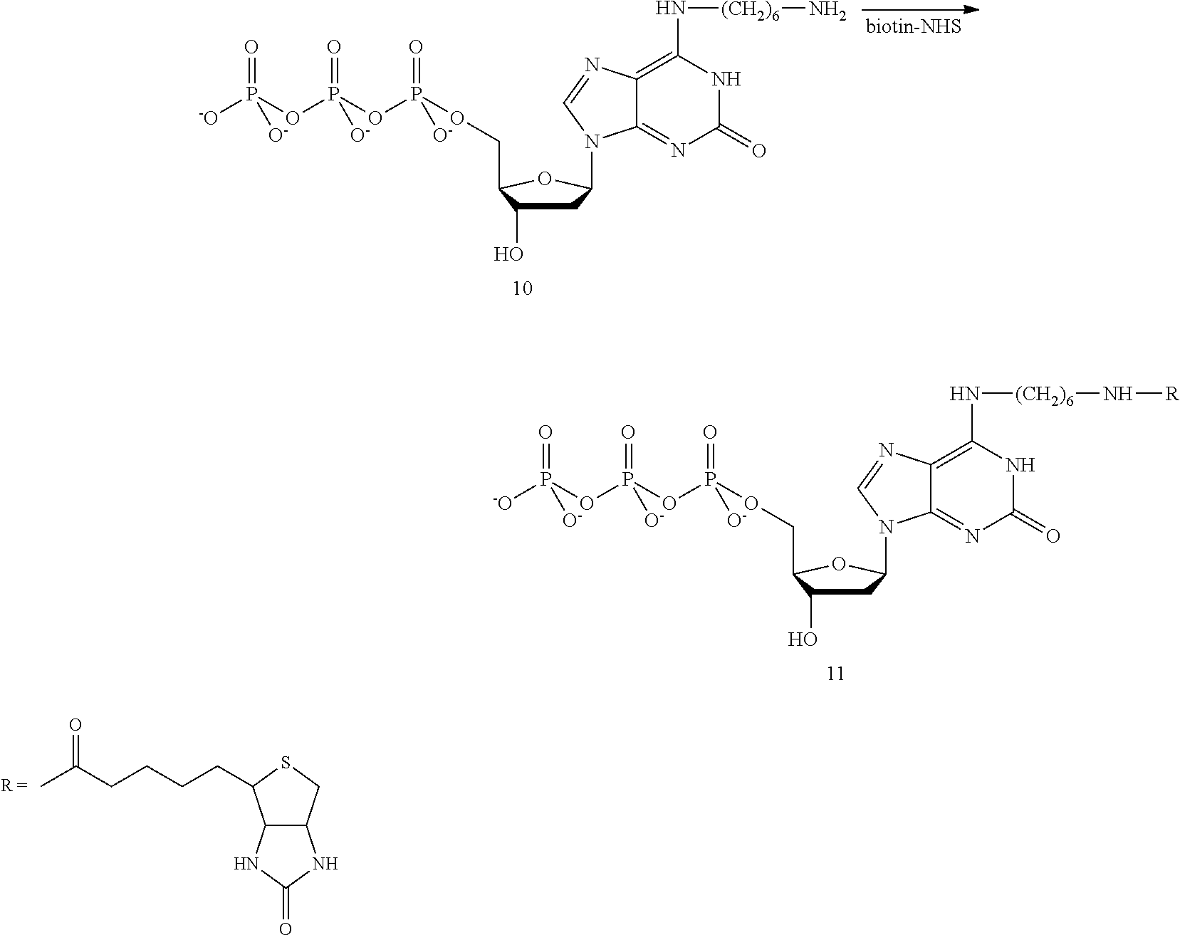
C1C(O)C(COP(OP(OP([-O])(=O)[O-])(=O)[O-])(=O)[O-])OC1N1C2=NC(=O)NC(N[(CH2)6]N[R])=C2N=C1.C12C(CSC1CCCCC(C)=O)NC(=O)N2.C1C(O)C(COP(OP(OP([-O])(=O)[O-])(=O)[O-])(=O)[O-])OC1N1C2=NC(=O)NC(N[(CH2)6]N)=C2N=C1
